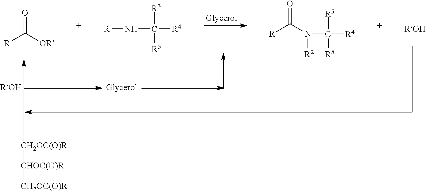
[R]C([OR])=O.[R]NC([R4])([R3])[R5].[R]C(N(C([R4])([R3])[R5])[R2])=O.[CHOC(O)R]([CH2OC(O)R]C)[CH2OC(O)R]
